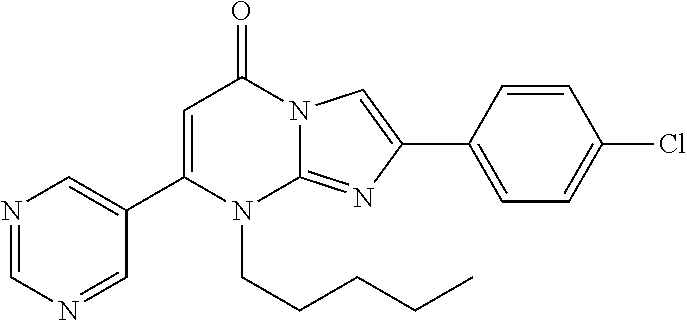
C1(C2=CN=CN=C2)=CC(=O)N2C(=NC(C3=CC=C(Cl)C=C3)=C2)N1CCCCC
